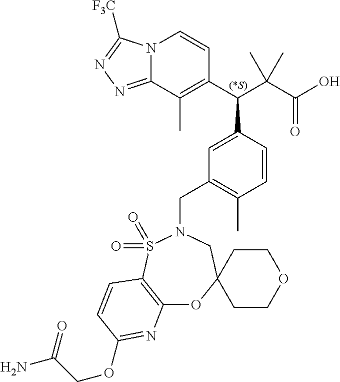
N12C(=NN=C1[F3C])C(C)=C(C(C(C(O)=O)(C)C)C1=CC(CN3CC4(OC5=C(S3(=O)=O)C=CC(OCC(N)=O)=N5)CCOCC4)=C(C)C=C1)C=C2
